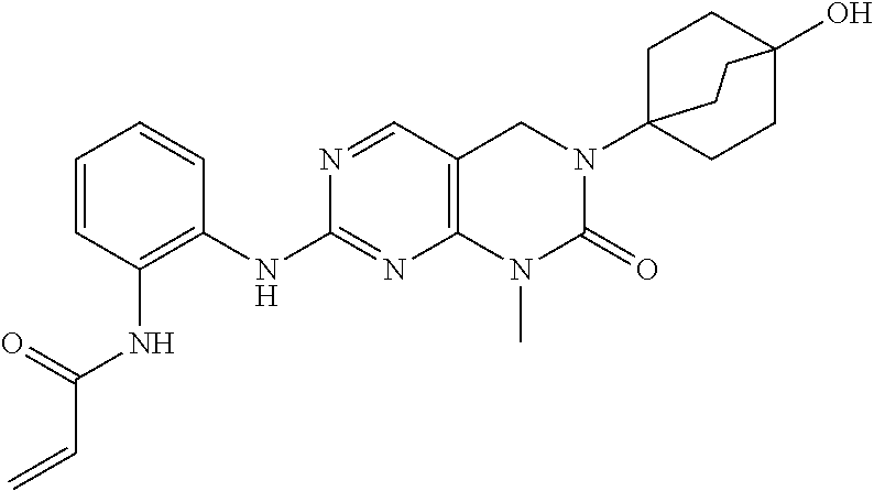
N1=CC2=C(N=C1NC1=C(NC(C=C)=O)C=CC=C1)N(C)C(=O)N(C13CCC(O)(CC1)CC3)C2
